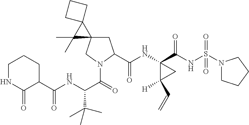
C1NC(=O)C(C(=O)NC(C(=O)N2CC3(CC2C(NC2(C(NS(N4CCCC4)(=O)=O)=O)C([H])(C=C)C2)=O)C2(C3(C)C)CCC2)C(C)(C)C)CC1
